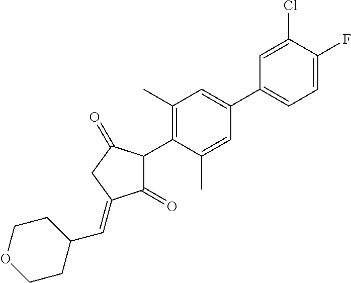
C1(=O)C(C2=C(C)C=C(C3=CC=C(F)C(Cl)=C3)C=C2C)C(=O)CC1=CC1CCOCC1
